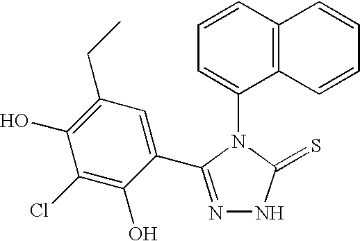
C1=CC2=C(C(N3C(=S)NN=C3C3=CC(CC)=C(O)C(Cl)=C3O)=C1)C=CC=C2
